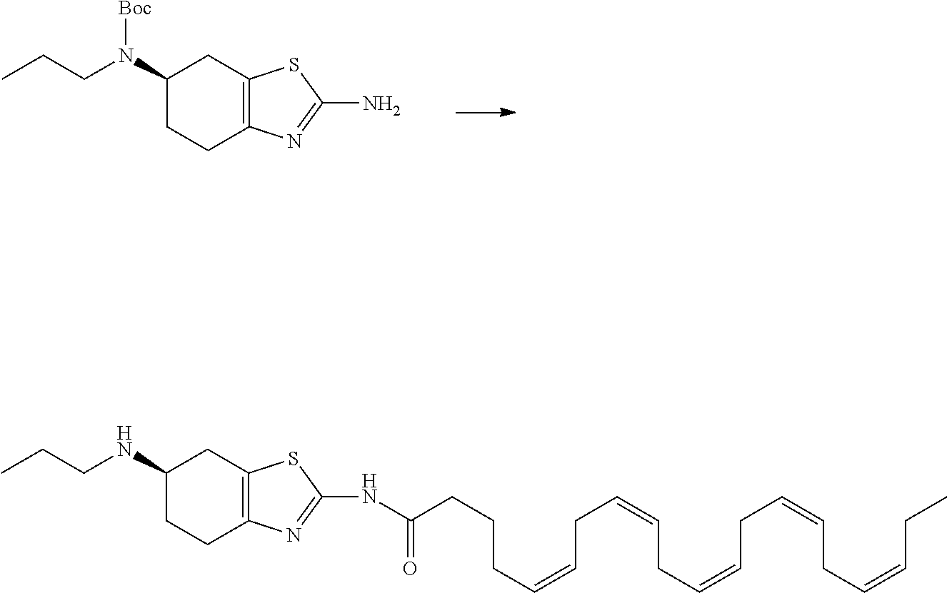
NC1=NC2=C(CC(N(CCC)[Boc])CC2)S1.C(C=CCC=CCC=CCC=CCC=CCC)CCC(NC1=NC2=C(CC(NCCC)CC2)S1)=O
